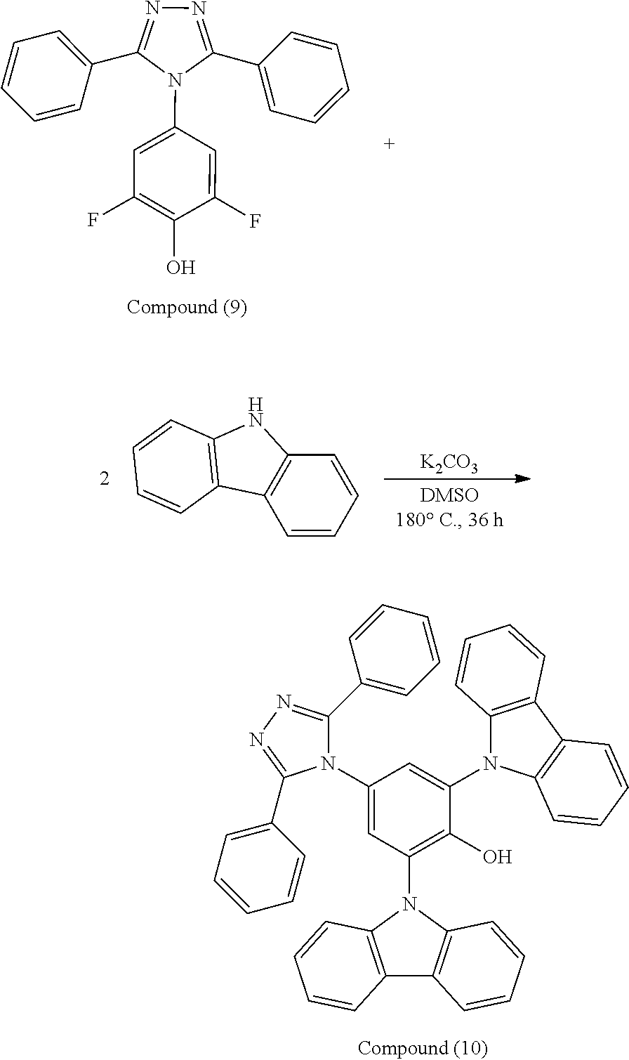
N1=C(C2=CC=CC=C2)N(C2=CC(F)=C(O)C(F)=C2)C(C2=CC=CC=C2)=N1.C1=CC=CC2=C1C1=C(N2)C=CC=C1.[K2CO3].C12=C(N(C3=C(O)C(N4C5=C(C6=C4C=CC=C6)C=CC=C5)=CC(N4C(C5=CC=CC=C5)=NN=C4C4=CC=CC=C4)=C3)C3=C1C=CC=C3)C=CC=C2
